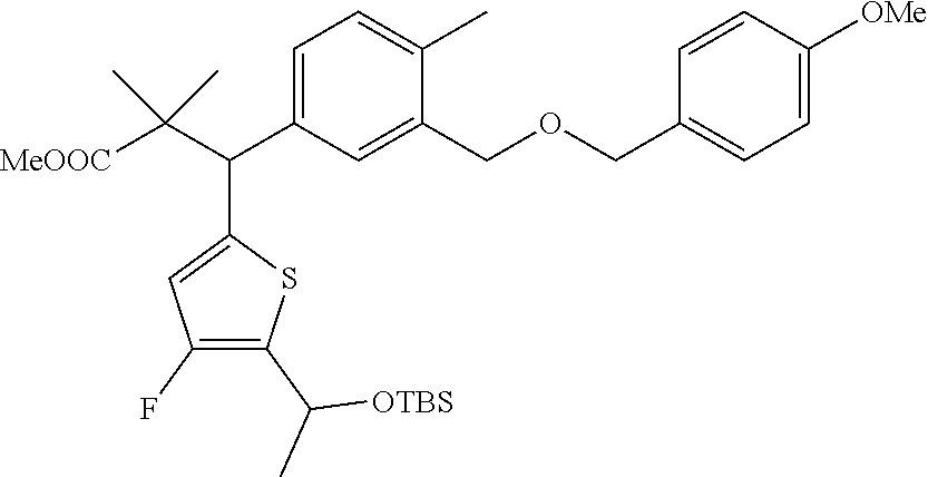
C1=C(C(C([MeOOC])(C)C)C2=CC(F)=C(C([OTBS])C)S2)C=C(COCC2=CC=C([OMe])C=C2)C(C)=C1
